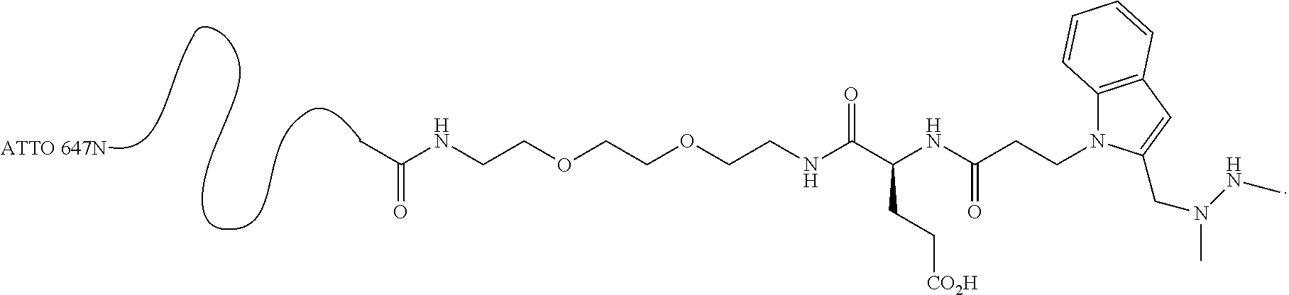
CC(NCCOCCOCCNC(=O)C(CC[CO2H])NC(=O)CCN1C2=C(C=C1CN(NC)C)C=CC=C2)=O
